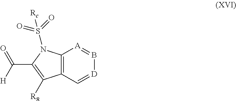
C12=C(C([R8])=C(C([H])=O)N1S(=O)(=O)[Rc])C=[D]B=[A]2
